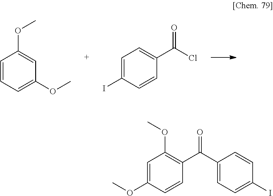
C1=CC=C(OC)C=C1OC.C1=C(I)C=CC(C(Cl)=O)=C1.C1(C(C2=C(OC)C=C(OC)C=C2)=O)=CC=C(I)C=C1
